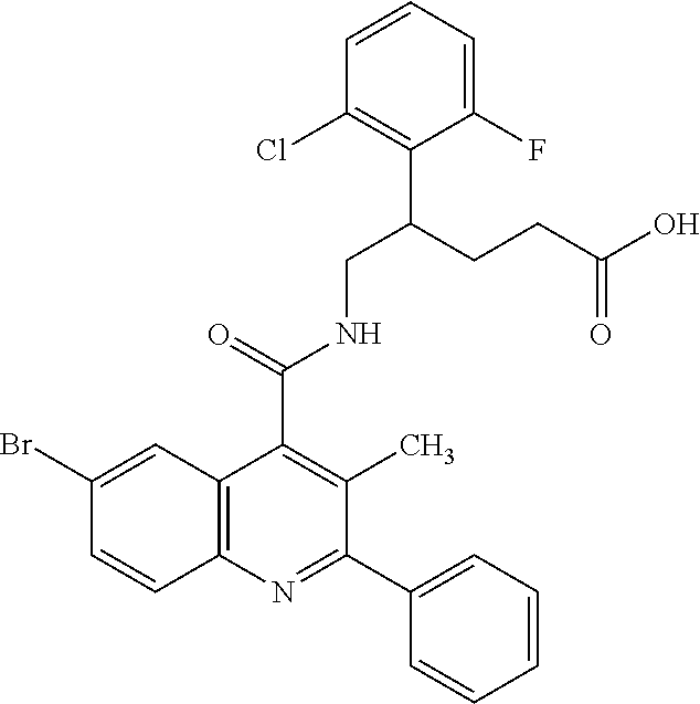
C1=CC2=C(C=C1Br)C(C(=O)NCC(CCC(O)=O)C1=C(Cl)C=CC=C1F)=C(C)C(C1=CC=CC=C1)=N2
